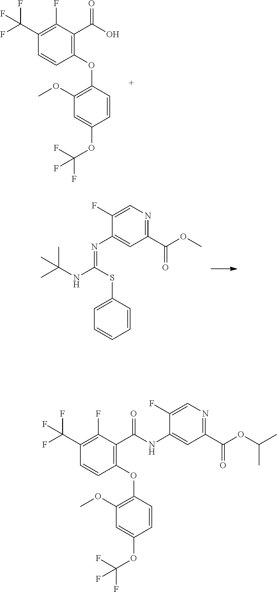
C1(F)=C(C(F)(F)F)C=CC(OC2=C(OC)C=C(OC(F)(F)F)C=C2)=C1C(O)=O.C1=CC(SC(=NC2=CC(C(OC)=O)=NC=C2F)NC(C)(C)C)=CC=C1.C1(F)=C(C(F)(F)F)C=CC(OC2=C(OC)C=C(OC(F)(F)F)C=C2)=C1C(NC1=CC(C(OC(C)C)=O)=NC=C1F)=O
